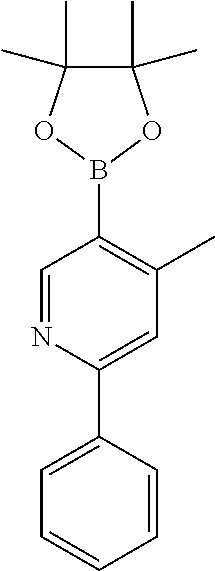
C1(C2=CC(C)=C(B3OC(C)(C)C(C)(C)O3)C=N2)=CC=CC=C1
